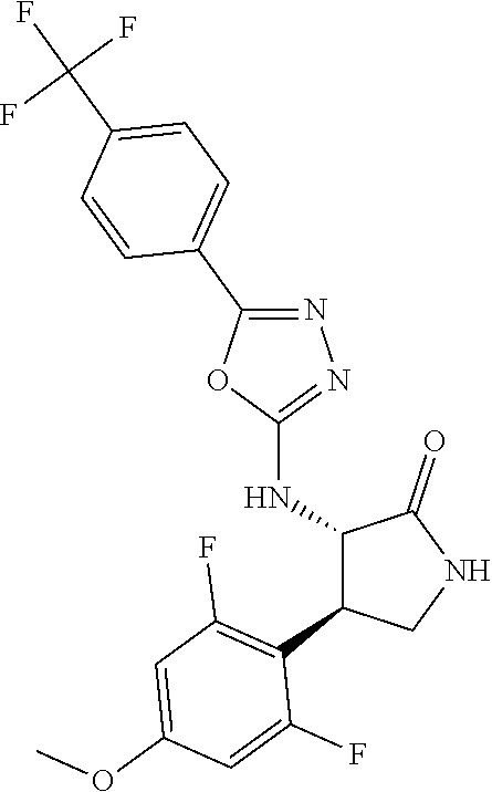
C1(NC2C(C3=C(F)C=C(OC)C=C3F)CNC2=O)=NN=C(C2=CC=C(C(F)(F)F)C=C2)O1
